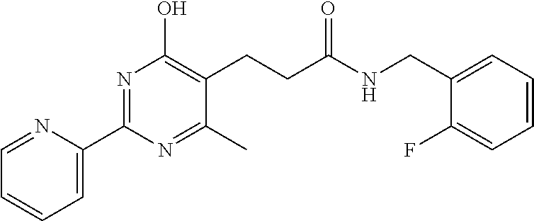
C1=C(C2=NC(O)=C(CCC(NCC3=CC=CC=C3F)=O)C(C)=N2)N=CC=C1
